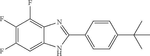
C1(F)=C(F)C=C2C(=C1F)N=C(C1=CC=C(C(C)(C)C)C=C1)N2
